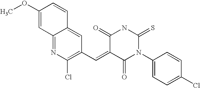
C1(OC)=CC2=NC(Cl)=C(C=C3C(=O)N(C4=CC=C(Cl)C=C4)C(=S)NC3=O)C=C2C=C1
